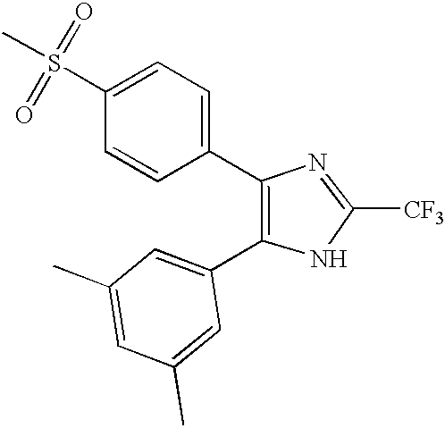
N1=C([CF3])NC(C2=CC(C)=CC(C)=C2)=C1C1=CC=C(S(C)(=O)=O)C=C1
